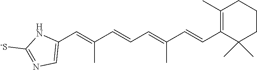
C1(C=C(C=CC=C(C=CC2=C(C)CCCC2(C)C)C)C)=CN=C([-S])N1
